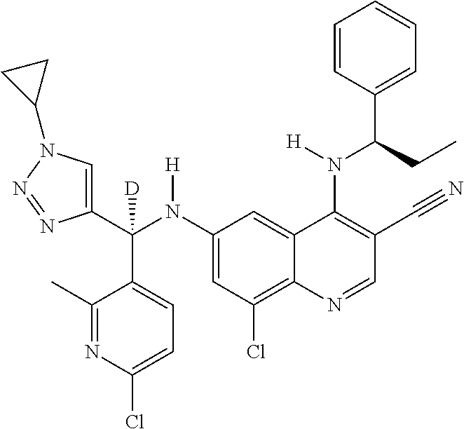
C1(N(C(C2=CN(C3CC3)N=N2)(C2=CC=C(Cl)N=C2C)[D])[H])=CC(Cl)=C2C(=C1)C(N(C(C1=CC=CC=C1)CC)[H])=C(C#N)C=N2
